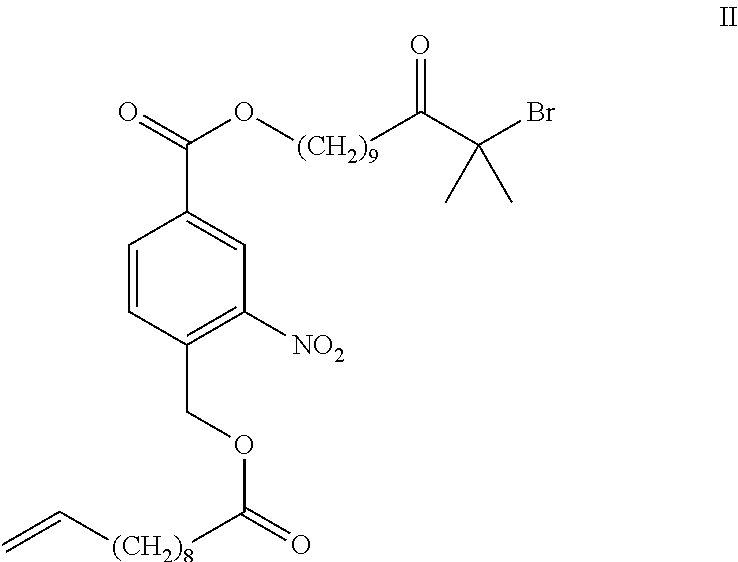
C1=CC(COC(=O)[(CH2)8]C=C)=C([NO2])C=C1C(O[(CH2)9]C(C(Br)(C)C)=O)=O
